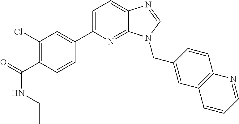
C1(C2=CC=C3C(=N2)N(CC2=CC4=C(C=C2)N=CC=C4)C=N3)=CC(Cl)=C(C(=O)NCC)C=C1
